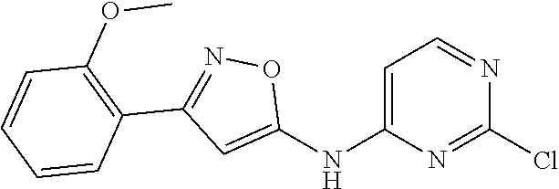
C1=C(NC2=CC(C3=C(OC)C=CC=C3)=NO2)N=C(Cl)N=C1
